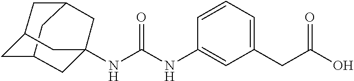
N(C(NC1=CC(CC(O)=O)=CC=C1)=O)C12CC3CC(CC(C1)C3)C2
